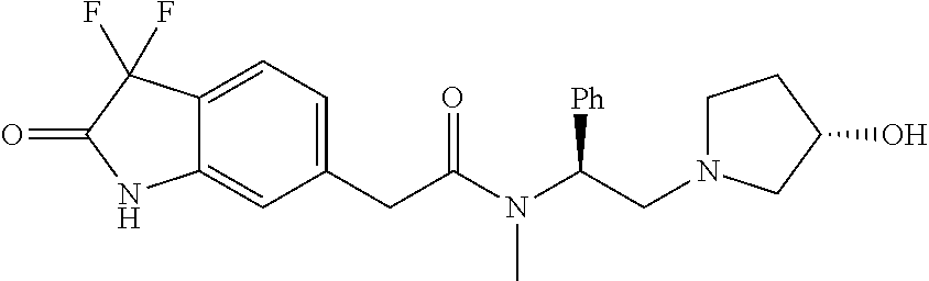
C1(CC(N(C(CN2CCC(O)C2)[Ph])C)=O)=CC=C2C(=C1)NC(=O)C2(F)F
